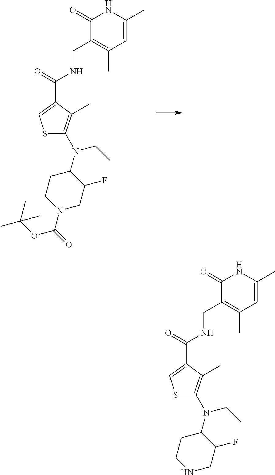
C1(=O)C(CNC(=O)C2=CSC(N(C3CCN(C(=O)OC(C)(C)C)CC3F)CC)=C2C)=C(C)C=C(C)N1.C1(=O)C(CNC(=O)C2=CSC(N(C3CCNCC3F)CC)=C2C)=C(C)C=C(C)N1
